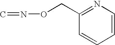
C1=CC=CN=C1CON=C
